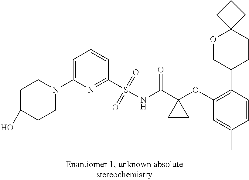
C1(S(NC(C2(OC3=C(C4CCC5(OC4)CCC5)C=CC(C)=C3)CC2)=O)(=O)=O)=NC(N2CCC(O)(C)CC2)=CC=C1
